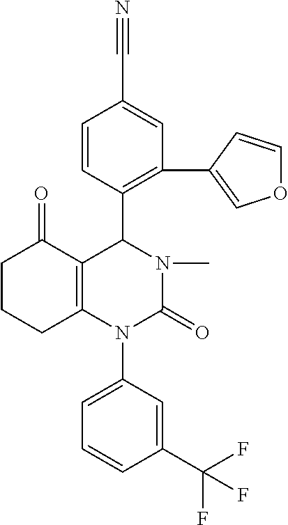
C12=C(N(C3=CC=CC(C(F)(F)F)=C3)C(=O)N(C)C1C1=C(C3=COC=C3)C=C(C#N)C=C1)CCCC2=O
